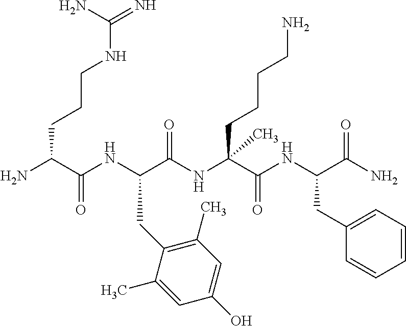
NC(C(NC(C(NC(C(NC(C(N)=O)CC1=CC=CC=C1)=O)(CCCCN)C)=O)CC1=C(C)C=C(O)C=C1C)=O)CCCNC(=N)N
